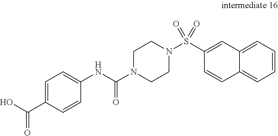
C1=C(C(O)=O)C=CC(NC(N2CCN(S(=O)(=O)C3=CC4=CC=CC=C4C=C3)CC2)=O)=C1
